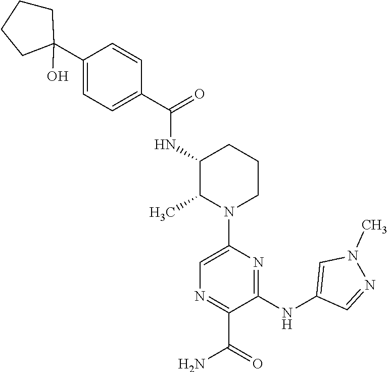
C1=C(N2CCCC(NC(=O)C3=CC=C(C4(O)CCCC4)C=C3)C2C)N=C(NC2=CN(C)N=C2)C(C(=O)N)=N1
